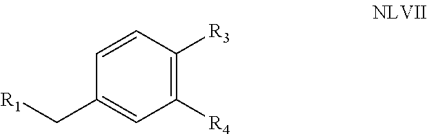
C1(C[R1])=CC([R4])=C([R3])C=C1
